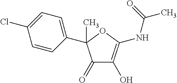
C1(C2(C)C(=O)C(O)=C(NC(C)=O)O2)=CC=C(Cl)C=C1
